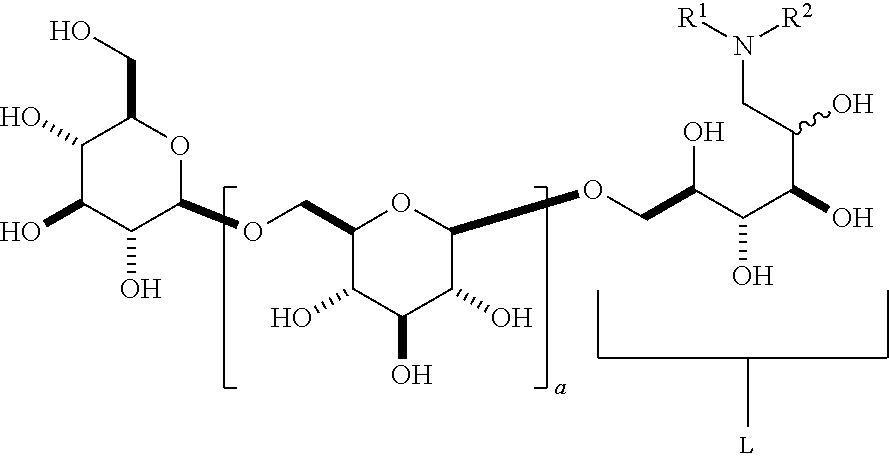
C1(COC2C(O)C(O)C(O)C(CO)O2)C(O)C(O)C(O)C(OCC(O)C(C(O)C(O)CN([R1])[R2])O)O1
